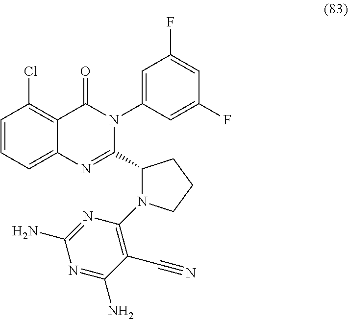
C1=CC=C2C(=C1Cl)C(=O)N(C1=CC(F)=CC(F)=C1)C(C1N(C3=C(C#N)C(N)=NC(N)=N3)CCC1)=N2
